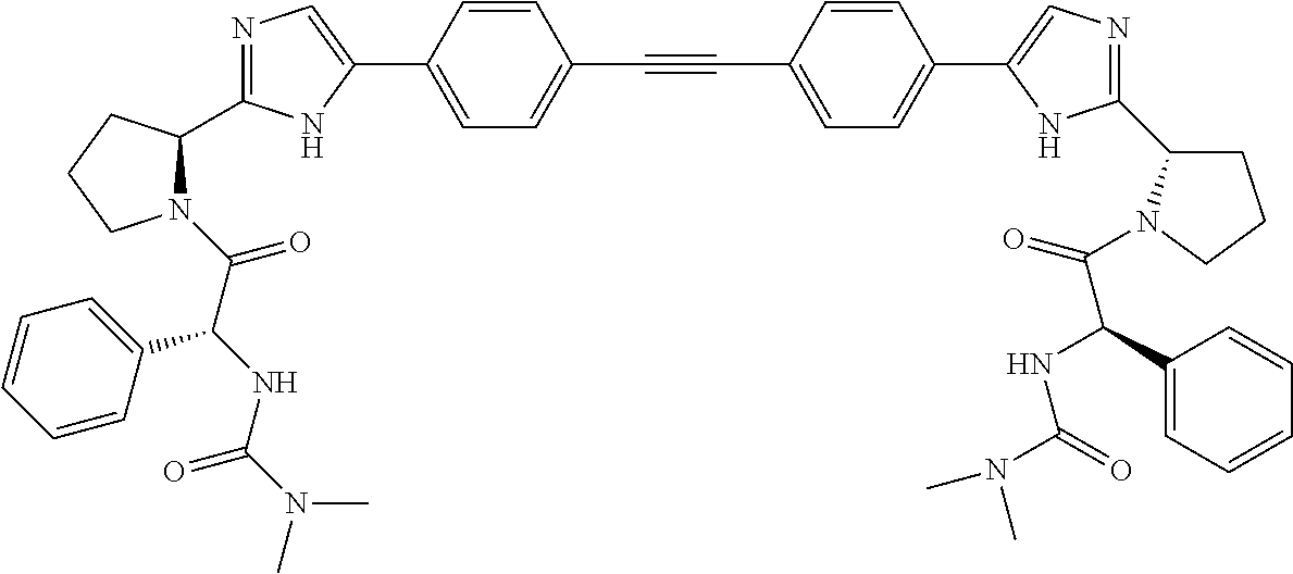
N1=C(C2N(C(C(NC(=O)N(C)C)C3=CC=CC=C3)=O)CCC2)NC(C2=CC=C(C#CC3=CC=C(C4=CN=C(C5CCCN5C(=O)C(C5=CC=CC=C5)NC(N(C)C)=O)N4)C=C3)C=C2)=C1
